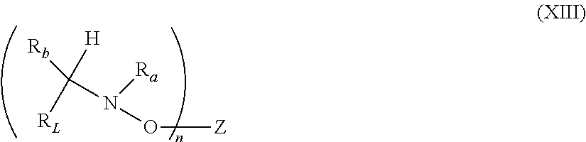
O([Z])N(C([H])([RL])[Rb])[Ra]
